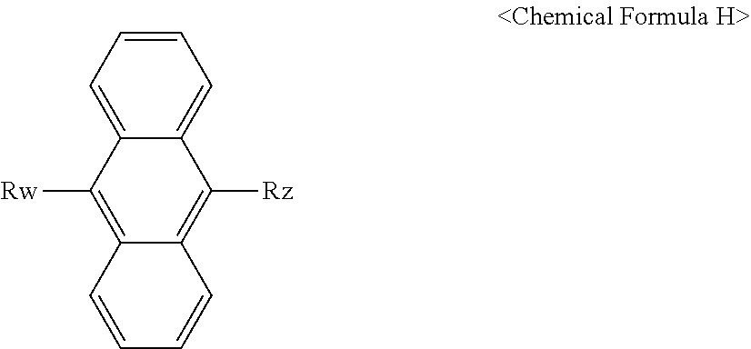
C1=CC=C2C(=C1)C([Rz])=C1C(=C2[Rw])C=CC=C1
